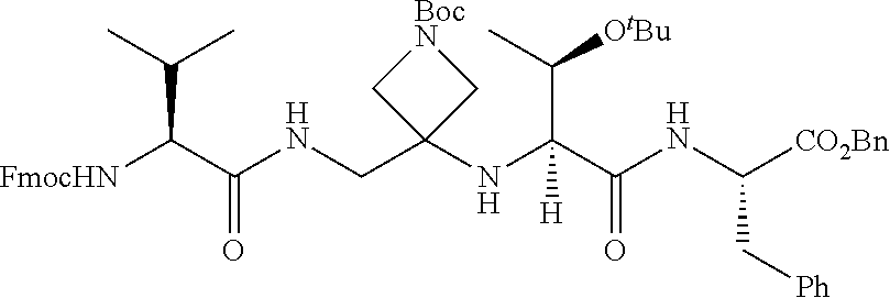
N(CC1(NC(C(NC([CO2Bn])C[Ph])=O)(C([OtBu])C)[H])C[BocN]C1)C(C([FmocHN])C(C)C)=O
